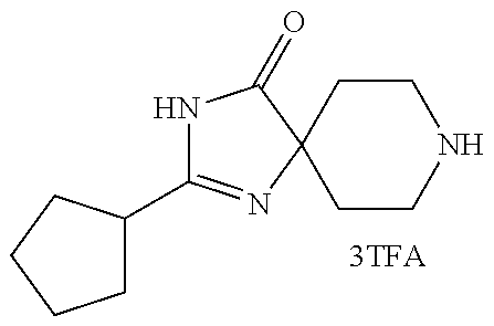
N1C(C2CCCC2)=NC2(C1=O)CCNCC2
